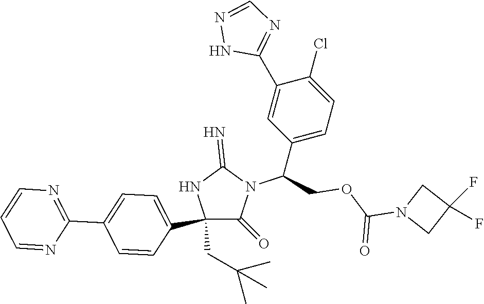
C1(C2=CC=C(C3=NC=CC=N3)C=C2)(CC(C)(C)C)C(=O)N(C(C2=CC=C(Cl)C(C3=NC=NN3)=C2)COC(N2CC(F)(F)C2)=O)C(=N)N1
